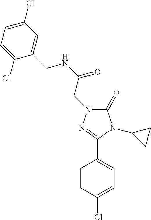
C1(=O)N(CC(NCC2=CC(Cl)=CC=C2Cl)=O)N=C(C2=CC=C(Cl)C=C2)N1C1CC1
